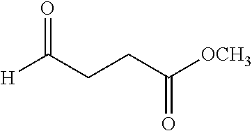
[H]C(CCC([OCH3])=O)=O
